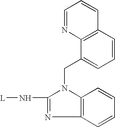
C1=NC2=C(C=C1)C=CC=C2CN1C2=C(N=C1N[L])C=CC=C2
